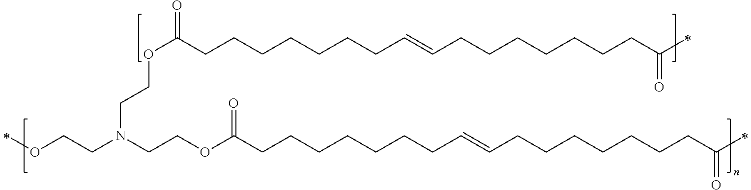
O(CCN(CCOC(CCCCCCCC=CCCCCCCCC(=O)C)=O)CCOC(CCCCCCCC=CCCCCCCCC(=O)C)=O)C
